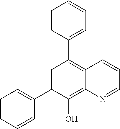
C1=C(C2=CC=CC=C2)C(O)=C2C(=C1C1=CC=CC=C1)C=CC=N2
